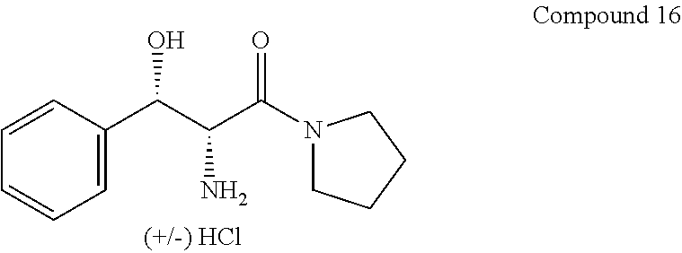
C1=C(C(C(C(N2CCCC2)=O)N)O)C=CC=C1
